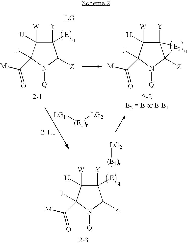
C1([Y])([E][LG])C([W])([U])C(C([M])=O)([J])N([Q])C1[Z].C12([Y])C([W])([U])C(C([M])=O)([J])N([Q])C1([Z])[E2]2.C1([Y])([E][(E1)r][LG2])C([W])([U])C(C([M])=O)([J])N([Q])C1[Z].[(E1)r]([LG2])[LG1]
